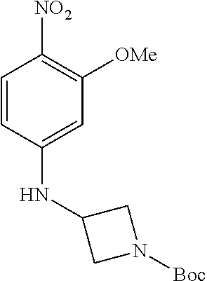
C1=CC(NC2CN([Boc])C2)=CC([OMe])=C1[NO2]
